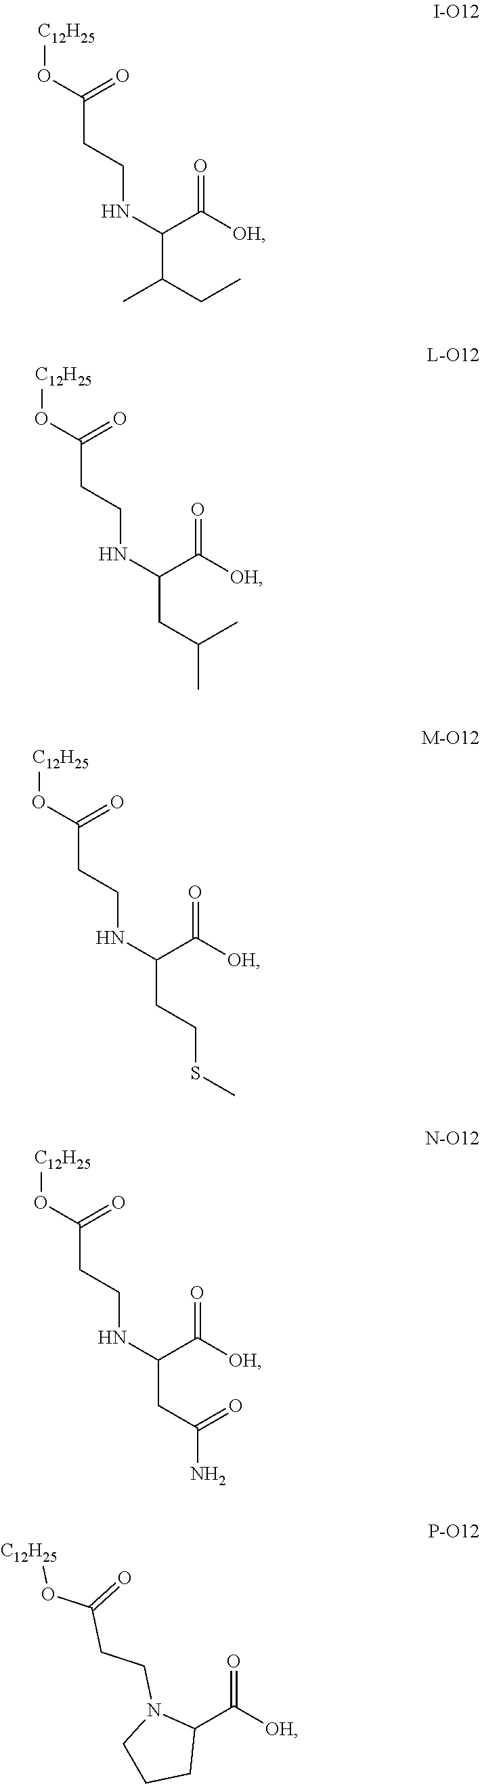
[C12H25]OC(CCNC(C(CC)C)C([OH])=O)=O.[C12H25]OC(CCNC(CC(C)C)C([OH])=O)=O.[C12H25]OC(CCNC(CCSC)C([OH])=O)=O.[C12H25]OC(CCNC(CC(=O)N)C([OH])=O)=O.C1(C([OH])=O)N(CCC(=O)O[C12H25])CCC1
